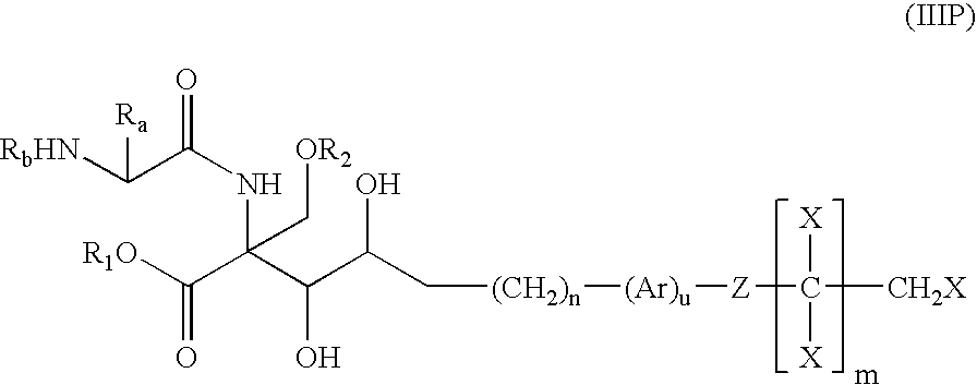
C(C[OR2])(NC(=O)C([RbHN])[Ra])(C(=O)[R1O])C(C(C[(CH2)n][(Ar)u][Z]C([CH2X])([X])[X])O)O
